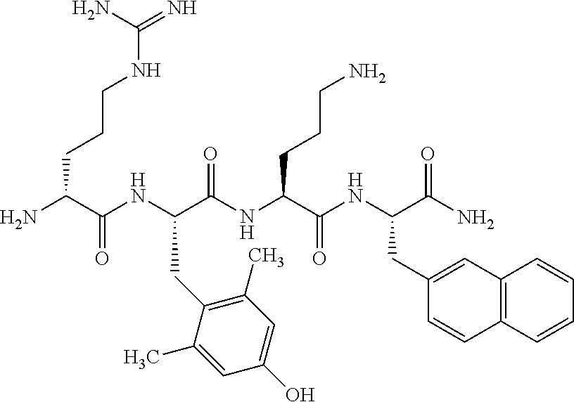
NC(C(NC(C(NC(C(NC(C(N)=O)CC1=CC2=C(C=C1)C=CC=C2)=O)CCCN)=O)CC1=C(C)C=C(O)C=C1C)=O)CCCNC(=N)N
